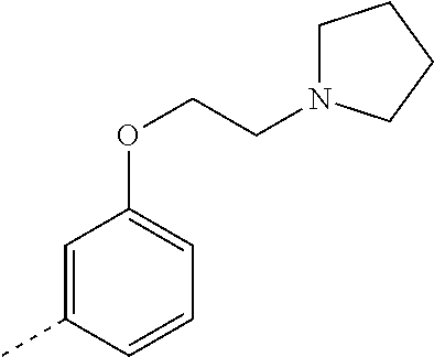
C1=C(C)C=CC=C1OCCN1CCCC1
